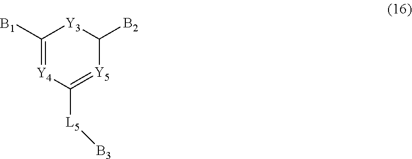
C1([B1])=[Y4]C([L5][B3])=[Y5]C([B2])[Y3]1
